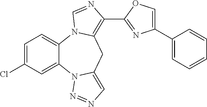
C1=C(Cl)C=C2C(=C1)N1C(=C(C3=NC(C4=CC=CC=C4)=CO3)N=C1)CC1=CN=NN21
